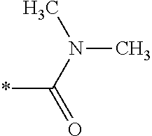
*C(=O)N(C)C
